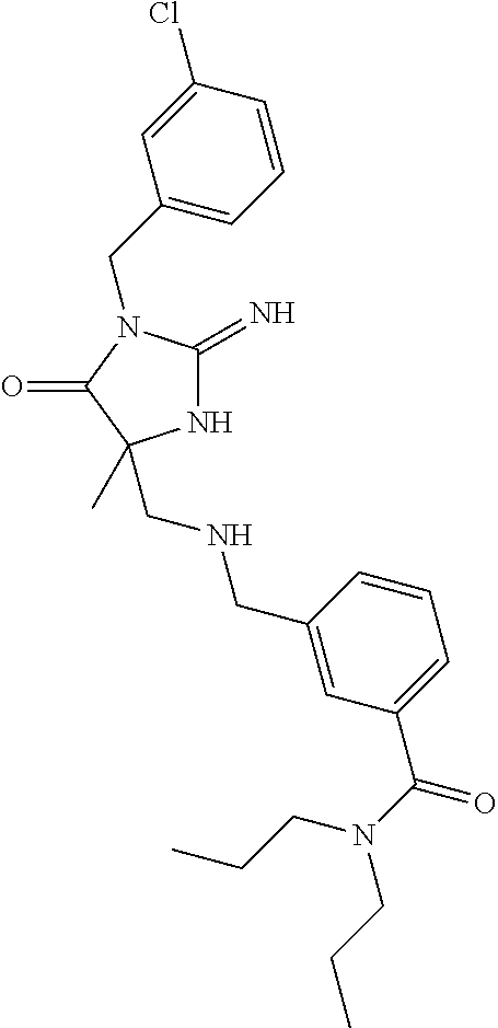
N1C(=N)N(CC2=CC=CC(Cl)=C2)C(=O)C1(C)CNCC1=CC(C(N(CCC)CCC)=O)=CC=C1
